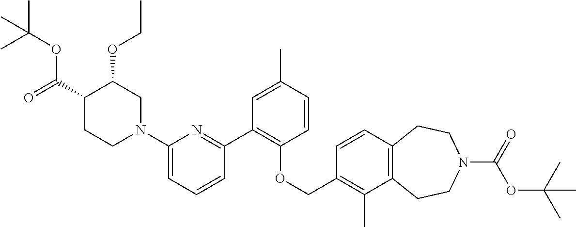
C1(C2=C(OCC3=C(C)C4=C(C=C3)CCN(C(=O)OC(C)(C)C)CC4)C=CC(C)=C2)=NC(N2CC(OCC)C(C(=O)OC(C)(C)C)CC2)=CC=C1
